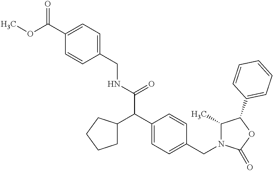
C(NC(C(C1=CC=C(CN2C(C)C(C3=CC=CC=C3)OC2=O)C=C1)C1CCCC1)=O)C1=CC=C(C(OC)=O)C=C1
